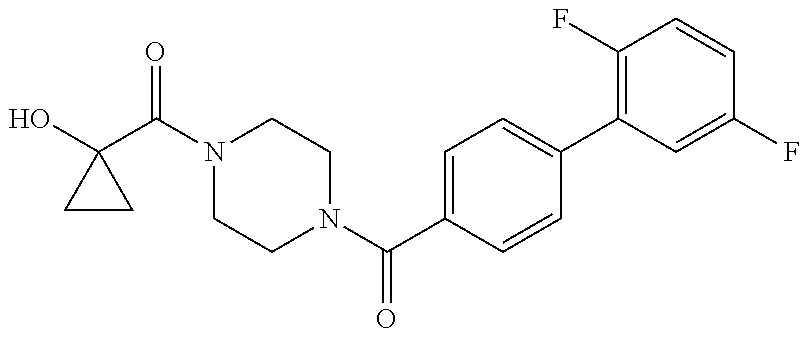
C1(O)(C(N2CCN(C(C3=CC=C(C4=C(F)C=CC(F)=C4)C=C3)=O)CC2)=O)CC1
